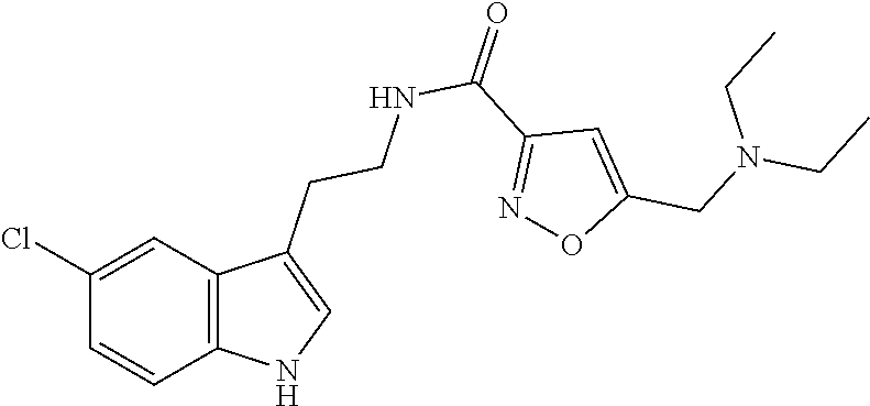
C12=C(C=C(Cl)C=C1)C(CCNC(C1=NOC(CN(CC)CC)=C1)=O)=CN2
